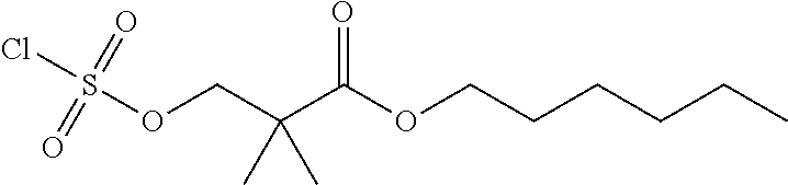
O(CC(C(OCCCCCC)=O)(C)C)S(Cl)(=O)=O
